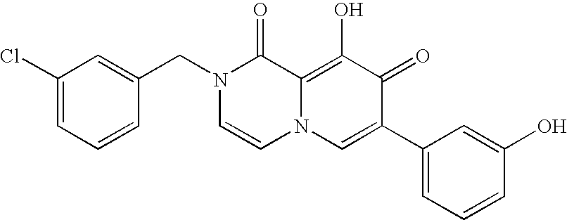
C1(Cl)=CC=CC(CN2C=CN3C(=C(O)C(=O)C(C4=CC=CC(O)=C4)=C3)C2=O)=C1
